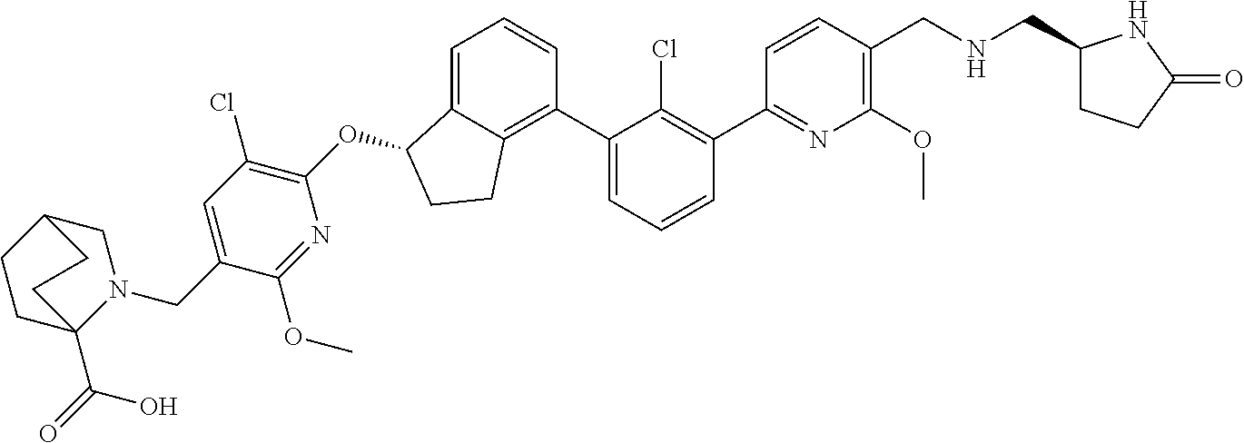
O(C1C2=CC=CC(C3=CC=CC(C4=NC(OC)=C(CNCC5CCC(=O)N5)C=C4)=C3Cl)=C2CC1)C1=C(Cl)C=C(CN2CC3CCC2(C(=O)O)CC3)C(OC)=N1
